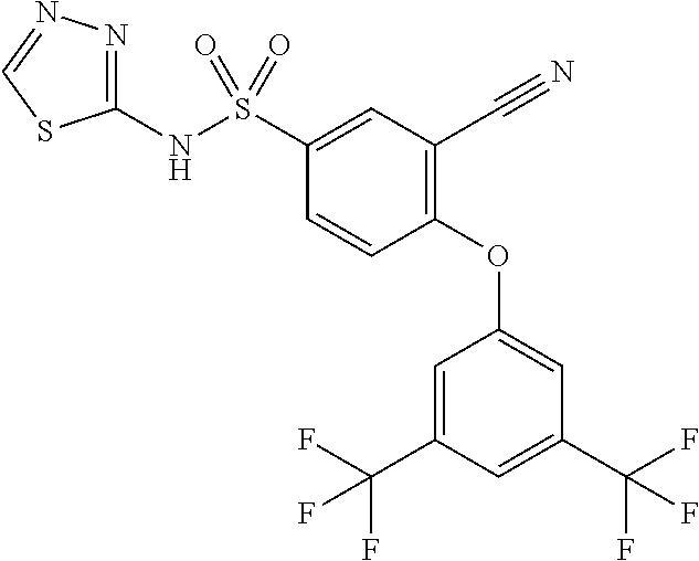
S(C1=CC(C#N)=C(OC2=CC(C(F)(F)F)=CC(C(F)(F)F)=C2)C=C1)(NC1=NN=CS1)(=O)=O
